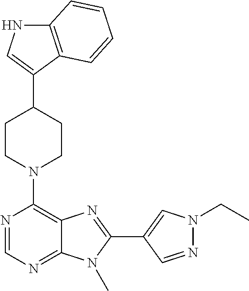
C12=C(C(C3CCN(C4=C5C(=NC=N4)N(C)C(C4=CN(CC)N=C4)=N5)CC3)=CN1)C=CC=C2
